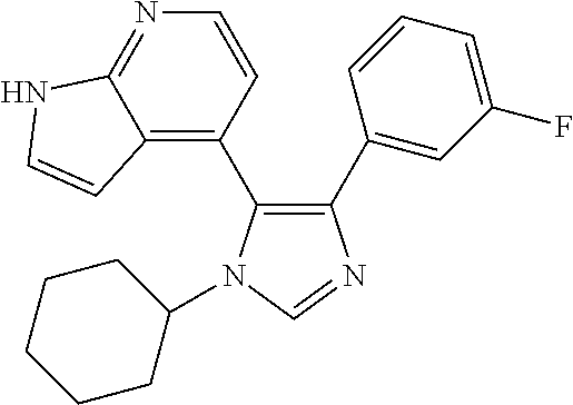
C1(C2=CC(F)=CC=C2)=C(C2=C3C(=NC=C2)NC=C3)N(C2CCCCC2)C=N1
